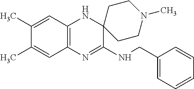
C12=C(N=C(NCC3=CC=CC=C3)C3(N1)CCN(C)CC3)C=C(C)C(C)=C2
